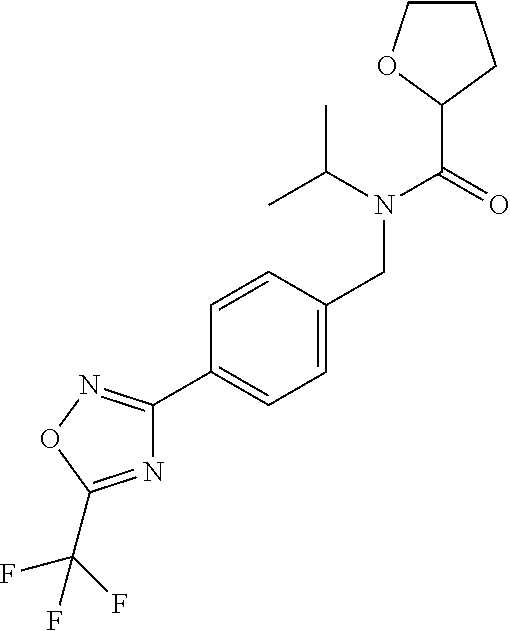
C1(C(N(CC2=CC=C(C3=NOC(C(F)(F)F)=N3)C=C2)C(C)C)=O)CCCO1
